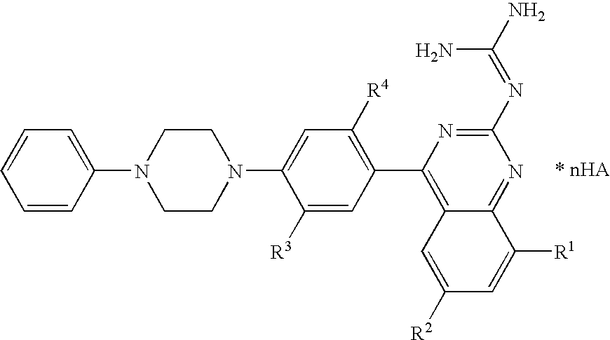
C1=CC=CC(N2CCN(C3=CC([R4])=C(C4=C5C(=NC(N=C(N)N)=N4)C([R1])=CC([R2])=C5)C=C3[R3])CC2)=C1
